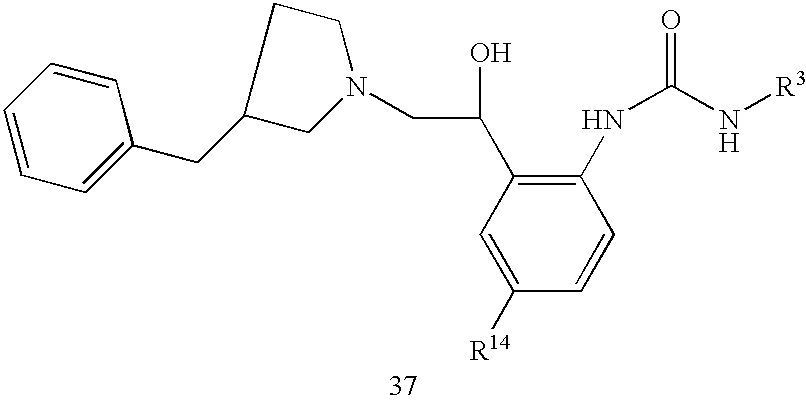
C1(CC2=CC=CC=C2)CN(CC(C2=C(NC(N[R3])=O)C=CC([R14])=C2)O)CC1
